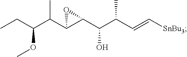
CCC(C(C1OC1C(O)C(C=C[SnBu3])C)C)OC
